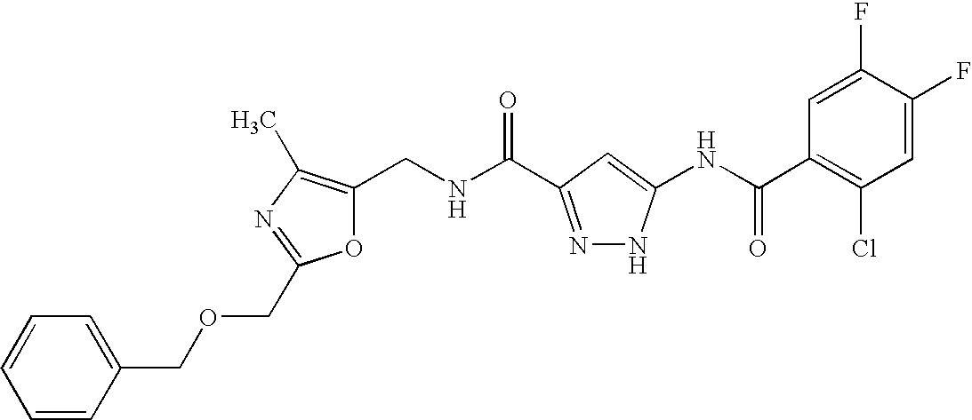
C1(CNC(=O)C2=NNC(NC(C3=C(Cl)C=C(F)C(F)=C3)=O)=C2)=C(C)N=C(COCC2=CC=CC=C2)O1
